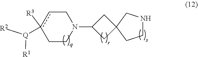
C1CN(C2CC3(C2)CCNC3)Ccc1([R3])[Q]([R1])[R2]
